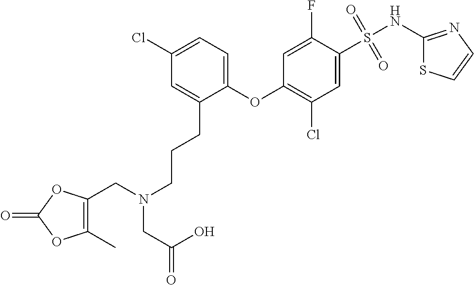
O(C1=C(Cl)C=C(S(NC2=NC=CS2)(=O)=O)C(F)=C1)C1=CC=C(Cl)C=C1CCCN(CC(O)=O)CC1=C(C)OC(=O)O1
